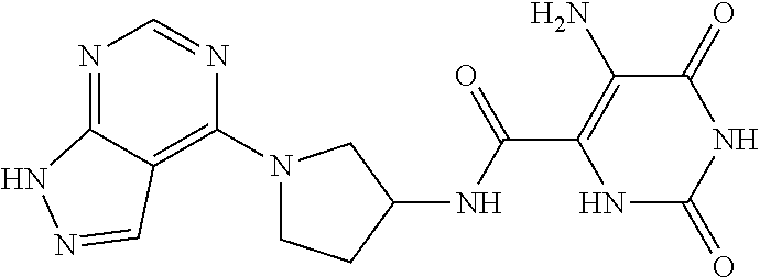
C(C1=C(N)C(=O)NC(=O)N1)(=O)NC1CN(C2=C3C(=NC=N2)NN=C3)CC1
